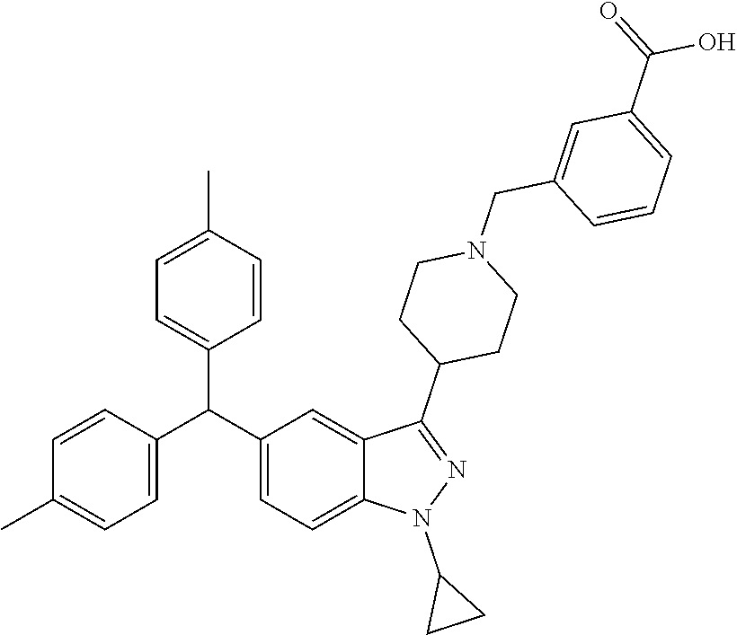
C1=CC(C(C2=CC=C3C(=C2)C(C2CCN(CC4=CC(C(=O)O)=CC=C4)CC2)=NN3C2CC2)C2=CC=C(C)C=C2)=CC=C1C
